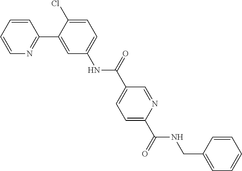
C1=CC=CN=C1C1=CC(NC(C2=CC=C(C(=O)NCC3=CC=CC=C3)N=C2)=O)=CC=C1Cl
